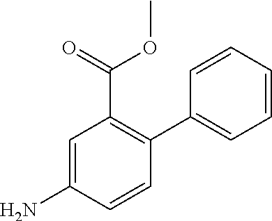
C1=C(N)C=CC(C2=CC=CC=C2)=C1C(OC)=O
